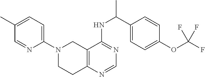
C1=C(C)C=NC(N2CCC3=C(C2)C(NC(C)C2=CC=C(OC(F)(F)F)C=C2)=NC=N3)=C1
